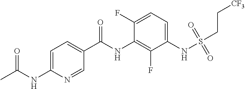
C1=C(NC(C)=O)N=CC(C(NC2=C(F)C(NS(=O)(=O)CC[CF3])=CC=C2F)=O)=C1
